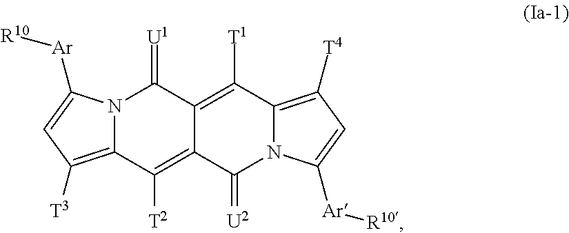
N12C(=C([T3])C=C1[Ar][R10])C([T2])=C1C(=C([T1])C3=C([T4])C=C([Ar][R10])N3C1=[U2])C2=[U1]
